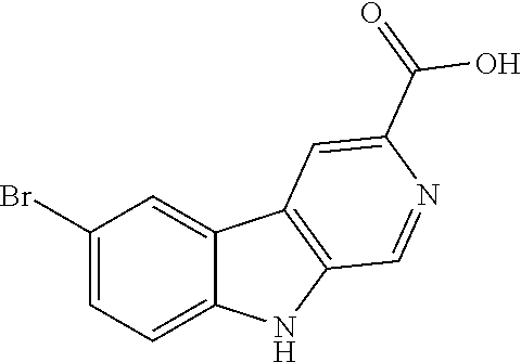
C1(Br)=CC=C2C(=C1)C1=C(N2)C=NC(C(=O)O)=C1
